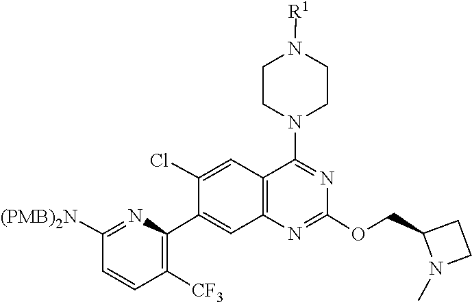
N1(C)CCC1COC1=NC2=C(C=C(Cl)C(C3=C([CF3])C=CC([(PMB)2N])=N3)=C2)C(N2CCN([R1])CC2)=N1
